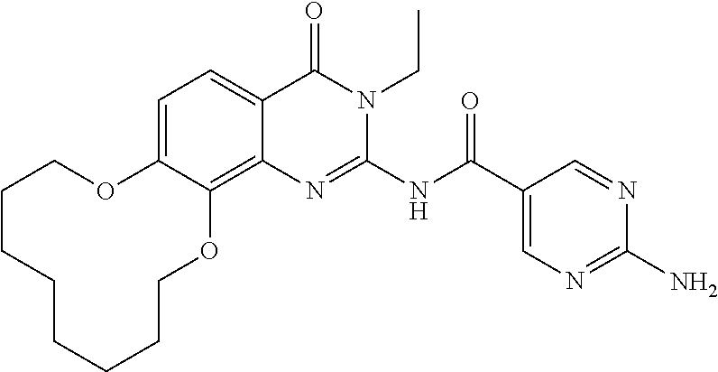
C1=C2C(=C3C(=C1)C(=O)N(CC)C(NC(C1=CN=C(N)N=C1)=O)=N3)OCCCCCCCCO2
